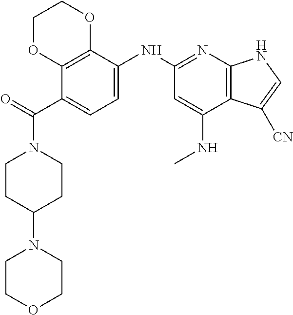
C1CC(N2CCOCC2)CCN1C(C1=CC=C(NC2=NC3=C(C(NC)=C2)C([CN])=CN3)C2=C1OCCO2)=O
